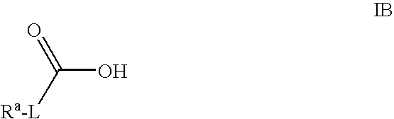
[Ra-L]C(O)=O
